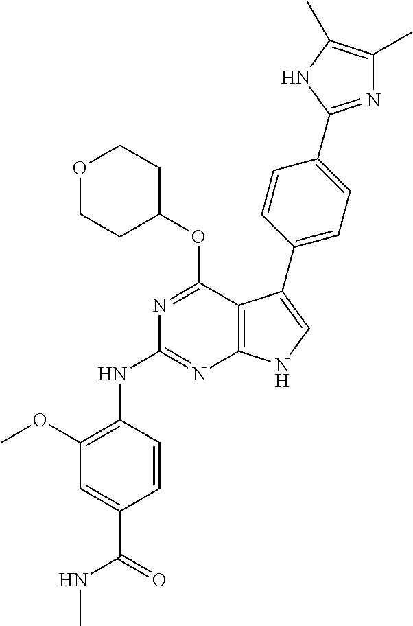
N(C1=NC2=C(C(OC3CCOCC3)=N1)C(C1=CC=C(C3=NC(C)=C(C)N3)C=C1)=CN2)C1=C(OC)C=C(C(=O)NC)C=C1
